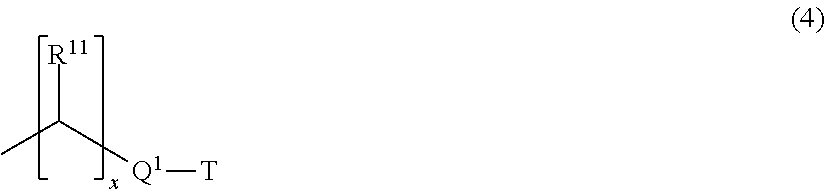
[R11]C([Q1][T])C
